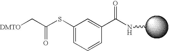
N(C)C(C1=CC(SC(C[DMTO])=O)=CC=C1)=O
